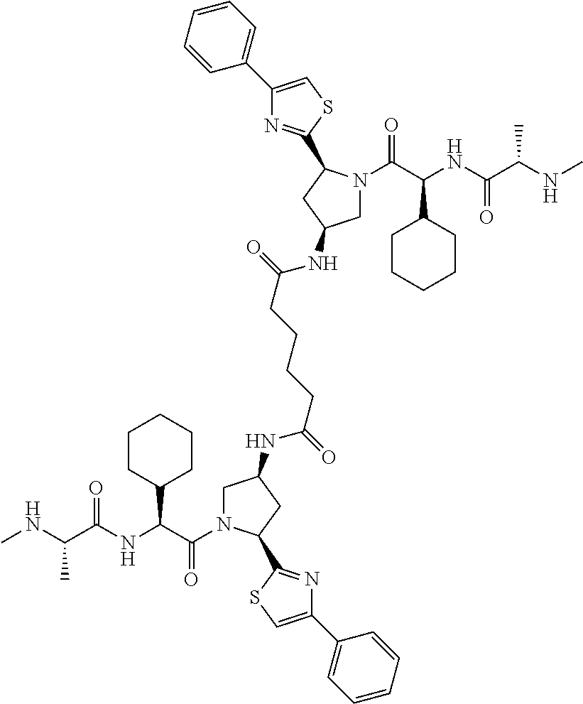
C(C(NC(C(NC)C)=O)C1CCCCC1)(=O)N1CC(NC(CCCCC(=O)NC2CN(C(=O)C(C3CCCCC3)NC(C(C)NC)=O)C(C3=NC(C4=CC=CC=C4)=CS3)C2)=O)CC1C1=NC(C2=CC=CC=C2)=CS1
